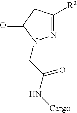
O=C1CC([R2])=NN1CC(=O)N[Cargo]
